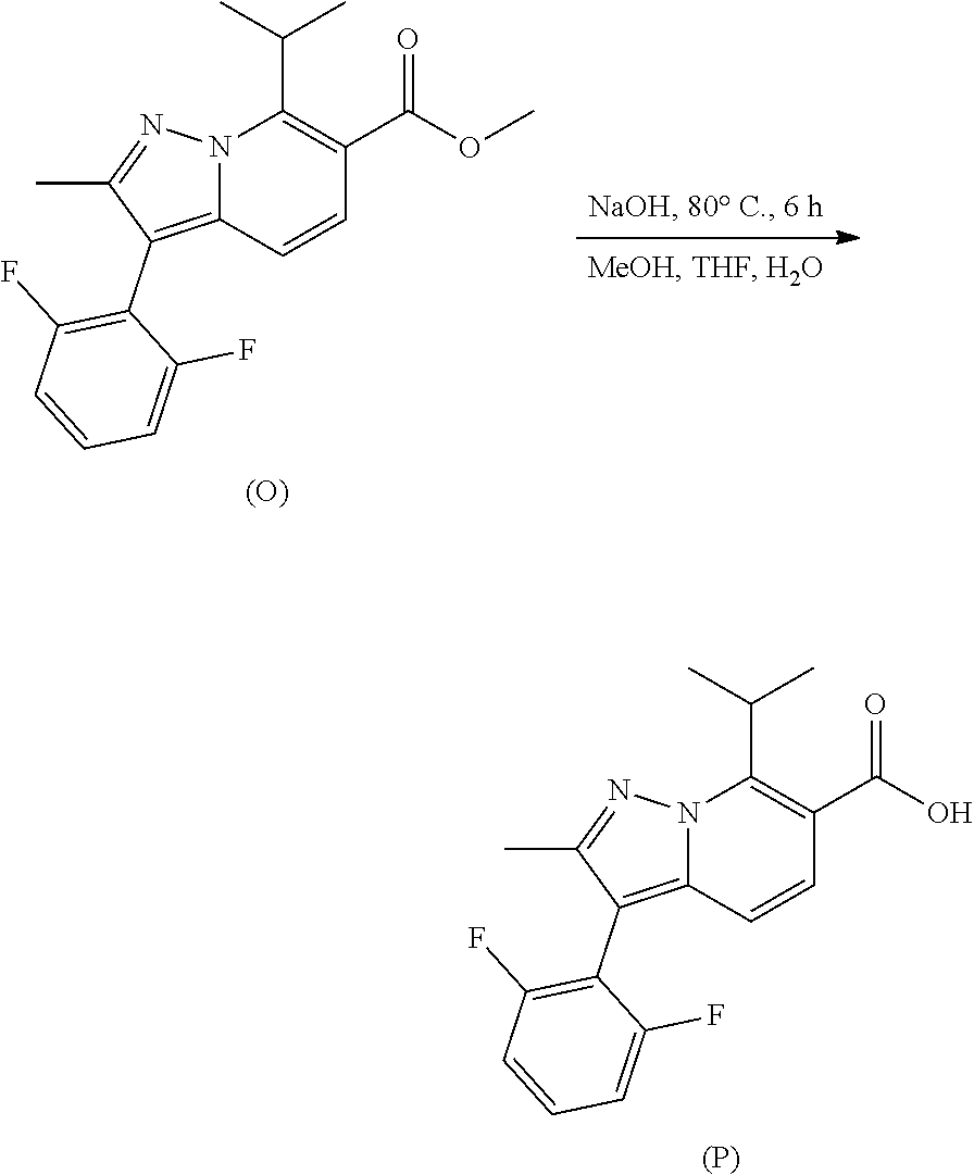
N12C(=C(C3=C(F)C=CC=C3F)C(C)=N1)C=CC(C(OC)=O)=C2C(C)C.[(O)].N12C(=C(C3=C(F)C=CC=C3F)C(C)=N1)C=CC(C(O)=O)=C2C(C)C.[(P)]
